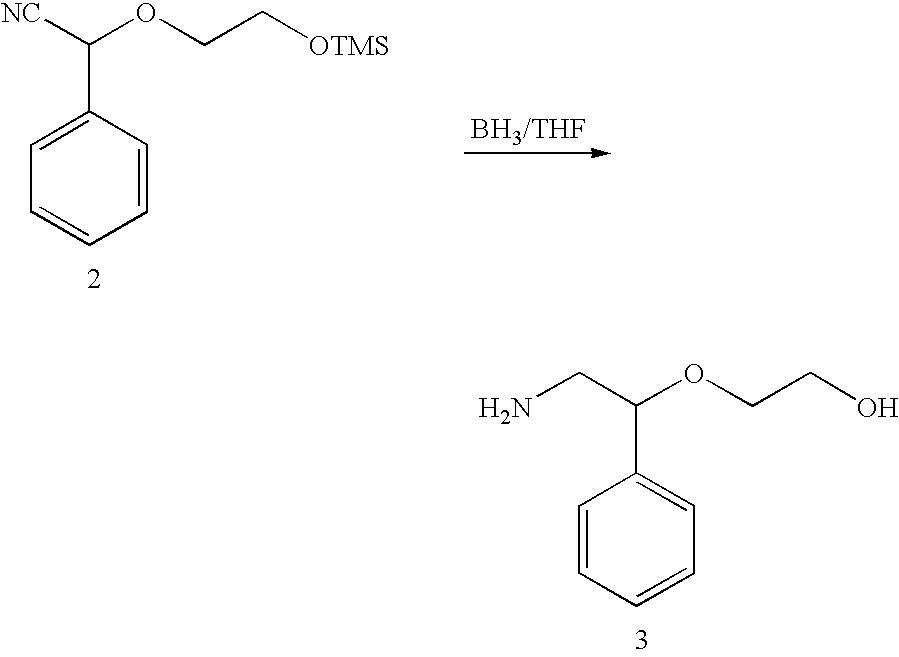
C1=CC(C([NC])OCC[OTMS])=CC=C1.C1=CC=CC(C(CN)OCCO)=C1
